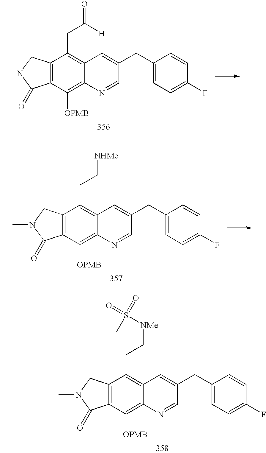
C12=C(CN(C)C1=O)C(CC([H])=O)=C1C(=C2[OPMB])N=CC(CC2=CC=C(F)C=C2)=C1.C12=C(CN(C)C1=O)C(CC[NHMe])=C1C(=C2[OPMB])N=CC(CC2=CC=C(F)C=C2)=C1.C12=C(CN(C)C1=O)C(CC[NMe]S(C)(=O)=O)=C1C(=C2[OPMB])N=CC(CC2=CC=C(F)C=C2)=C1
